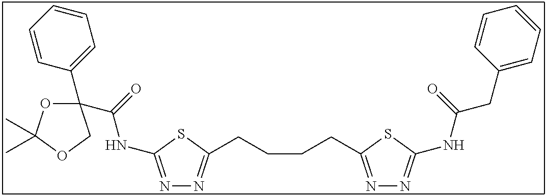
N1=C(NC(=O)C2(C3=CC=CC=C3)OC(C)(C)OC2)SC(CCCCC2=NN=C(NC(=O)CC3=CC=CC=C3)S2)=N1
